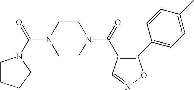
N1(C(=O)C2=C(C3=CC=C(C)C=C3)ON=C2)CCN(C(=O)N2CCCC2)CC1
